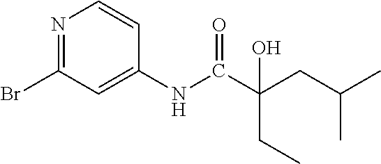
N1=C(Br)C=C(NC(C(CC(C)C)(CC)O)=O)C=C1
